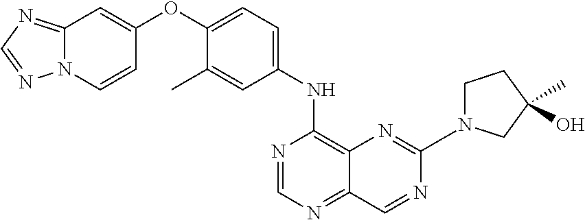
C12=NC=NN1C=CC(OC1=CC=C(NC3=C4C(=NC=N3)C=NC(C)=N4)C=C1C)=C2.C1NCC(C)(O)C1
